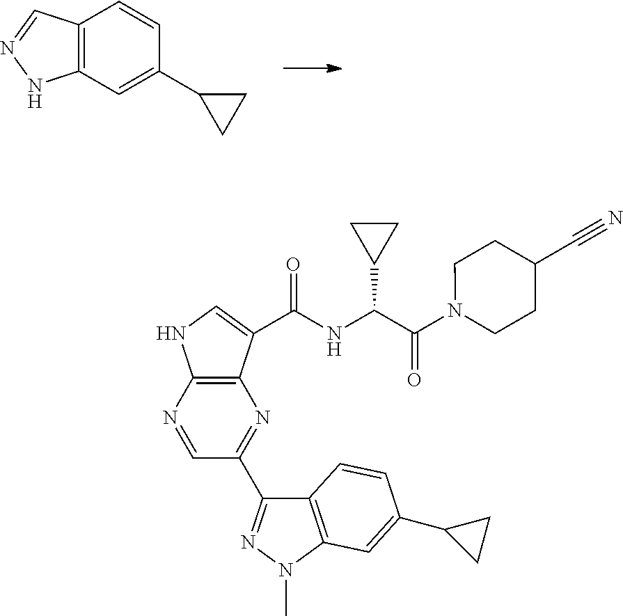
C12=C(C=C(C3CC3)C=C1)NN=C2.C1(C2=NN(C)C3=C2C=CC(C2CC2)=C3)=NC2=C(NC=C2C(NC(C(N2CCC(C#N)CC2)=O)C2CC2)=O)N=C1
